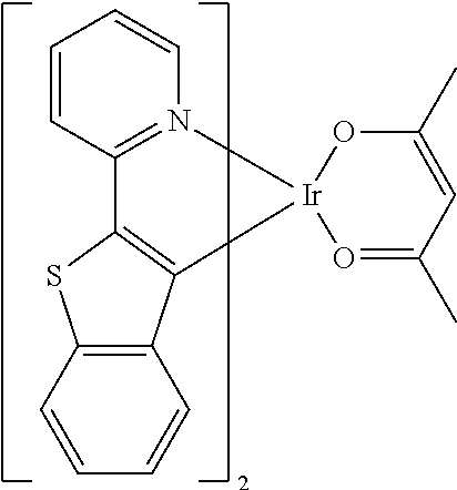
C12=C(C3=C(S1)C1=N(C=CC=C1)[Ir]31O=C(C)C=C(C)O1)C=CC=C2
